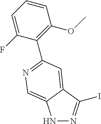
N1N=C(I)C2=CC(C3=C(OC)C=CC=C3F)=NC=C12
